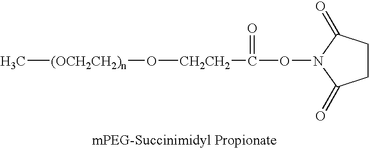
C[(OCH2CH2)n]O[CH2CH2]C(ON1C(=O)CCC1=O)=O
